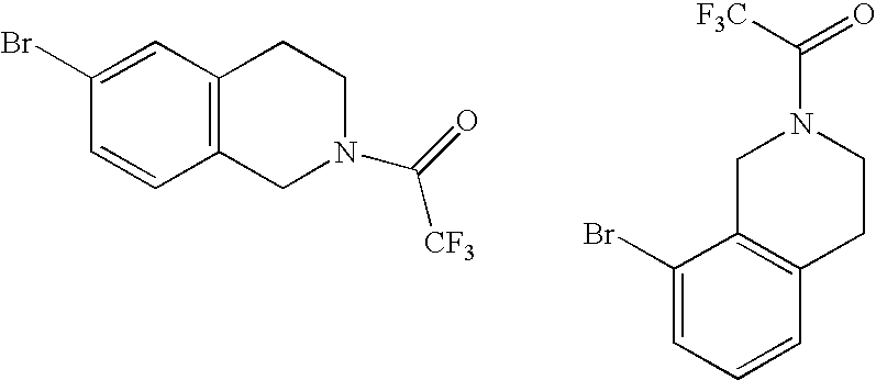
C12=C(C=C(Br)C=C1)CCN(C(=O)[CF3])C2.C1(Br)=CC=CC2=C1CN(C([F3C])=O)CC2
